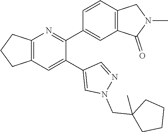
C12=C(C=C(C3=CN(CC4(C)CCCC4)N=C3)C(C3=CC4=C(C=C3)CN(C)C4=O)=N1)CCC2
